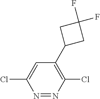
C1=C(Cl)N=NC(Cl)=C1C1CC(F)(F)C1
